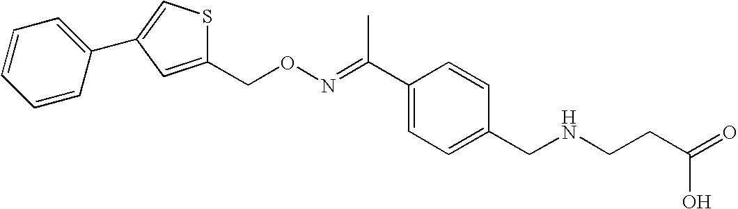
C(ON=C(C1=CC=C(CNCCC(=O)O)C=C1)C)C1=CC(C2=CC=CC=C2)=CS1
